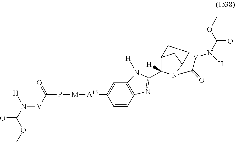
C1=CC2=C(C=C1[A15][M]PC(=O)[V]N(C(OC)=O)[H])N([H])C(C1([H])C3CC(CC3)N1C(=O)[V]N(C(OC)=O)[H])=N2
